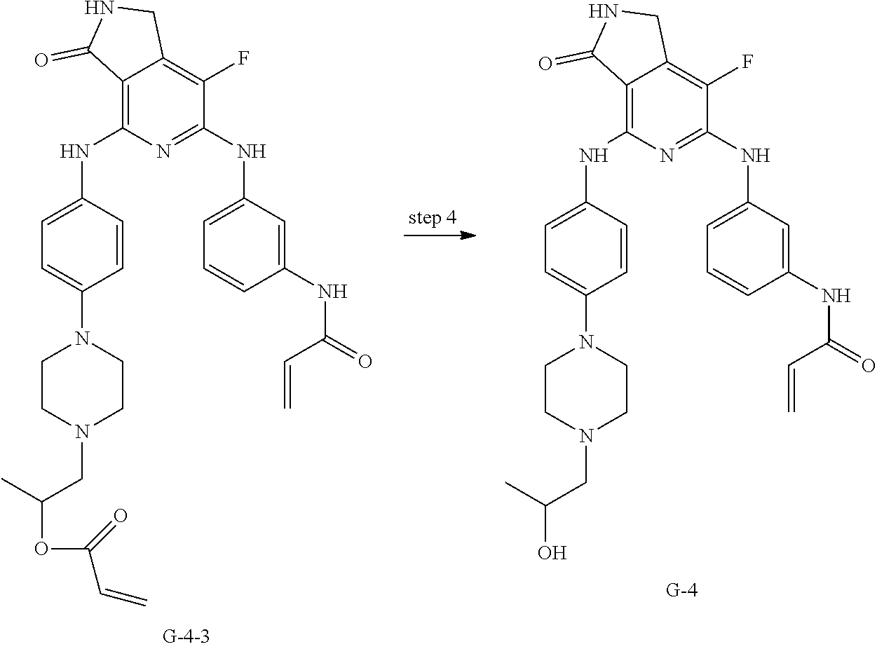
C12=C(NC3=CC=C(N4CCN(CC(OC(C=C)=O)C)CC4)C=C3)N=C(NC3=CC=CC(NC(C=C)=O)=C3)C(F)=C1CNC2=O.C12=C(NC3=CC=C(N4CCN(CC(O)C)CC4)C=C3)N=C(NC3=CC=CC(NC(C=C)=O)=C3)C(F)=C1CNC2=O
